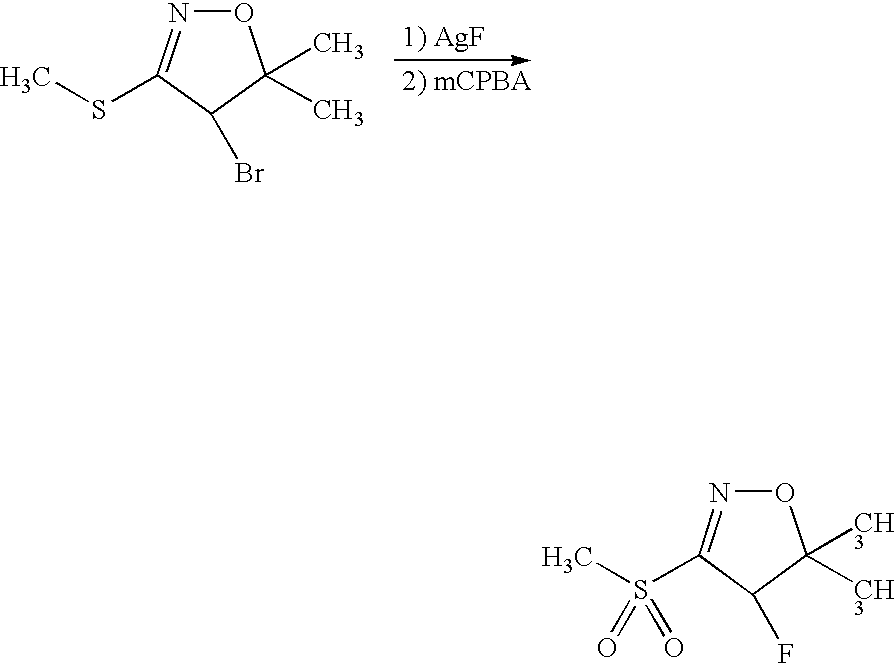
CSC1=NOC(C)(C)C1Br.CS(C1=NOC(C)(C)C1F)(=O)=O
